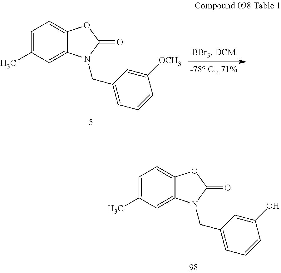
C1=C(C)C=C2C(=C1)OC(=O)N2CC1=CC=CC(O)=C1.C1=C(C)C=C2C(=C1)OC(=O)N2CC1=CC=CC([OCH3])=C1
